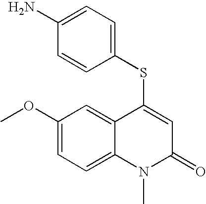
C1(SC2=CC(=O)N(C)C3=CC=C(OC)C=C32)=CC=C(N)C=C1
